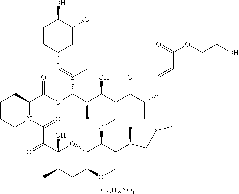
[C47H73NO15].C1CCN2C(C1)C(=O)OC(C(=CC1CC(OC)C(O)CC1)C)C(C)C(O)CC(=O)C(CC=CC(=O)OCCO)C=C(C)CC(C)CC(OC)C1OC(O)(C(=O)C2=O)C(C)CC1OC
